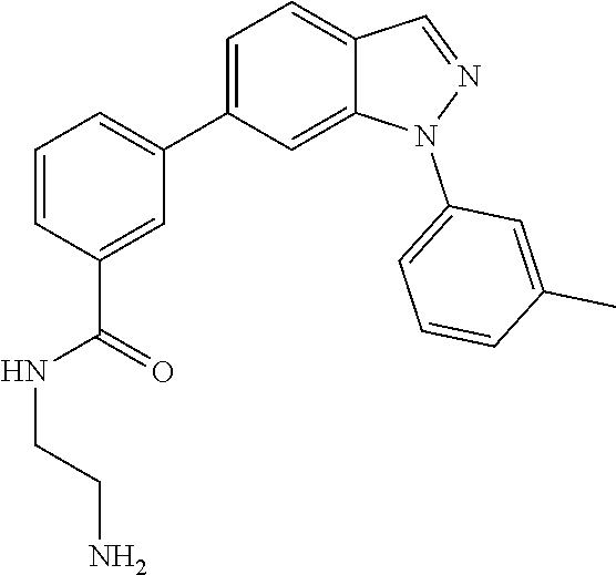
C1(C2=CC=CC(C(NCCN)=O)=C2)=CC=C2C(=C1)N(C1=CC=CC(C)=C1)N=C2
